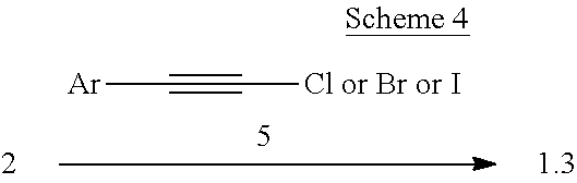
[Ar]C#C[Cl or Br or I]
